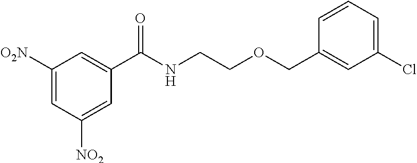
C1([O2N])=CC([NO2])=CC(C(NCCOCC2=CC(Cl)=CC=C2)=O)=C1
